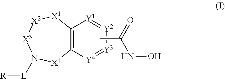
[X1]1[X2][X3]N([L][R])[X4]C2=C1[Y1]=[Y2][Y3]=[Y4]2.CC(=O)NO
